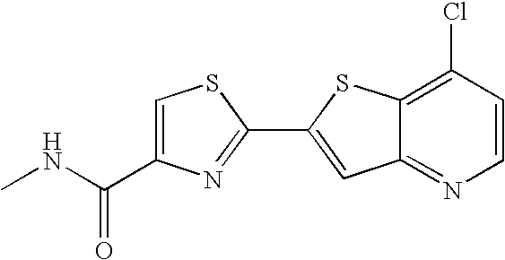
N(C(=O)C1=CSC(C2=CC3=NC=CC(Cl)=C3S2)=N1)C
